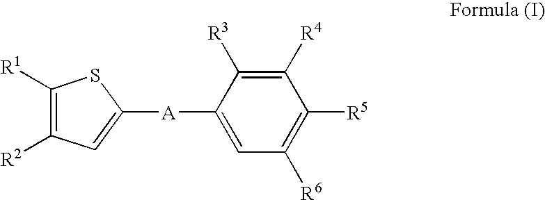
C1([R1])=C([R2])C=C([A]C2=CC([R6])=C([R5])C([R4])=C2[R3])S1
